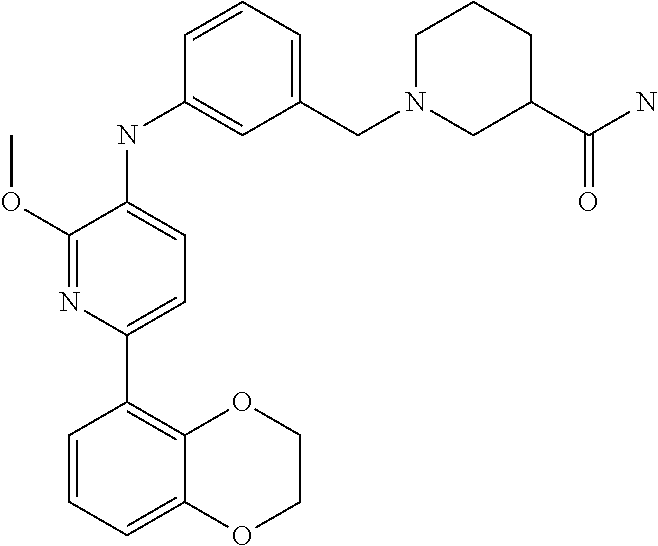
C1COC2=CC=CC(C3=CC=C(NC4=CC(CN5CC(C(=O)N)CCC5)=CC=C4)C(OC)=N3)=C2O1
